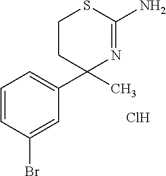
C1CC(C2=CC=CC(Br)=C2)(C)N=C(N)S1.Cl
